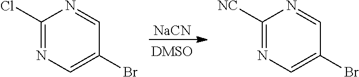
C1(Cl)=NC=C(Br)C=N1.C1([NC])=NC=C(Br)C=N1.[NaCN]
